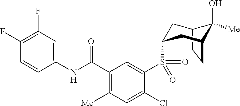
C12CCC(CC(S(C3=CC(C(NC4=CC(F)=C(F)C=C4)=O)=C([Me])C=C3Cl)(=O)=O)C1)C2(O)[Me]
